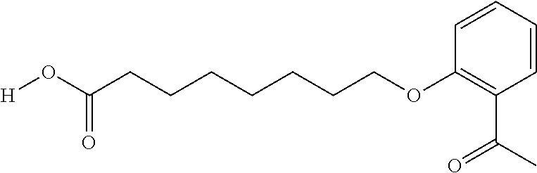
C1(OCCCCCCCC(O[H])=O)=C(C(C)=O)C=CC=C1
